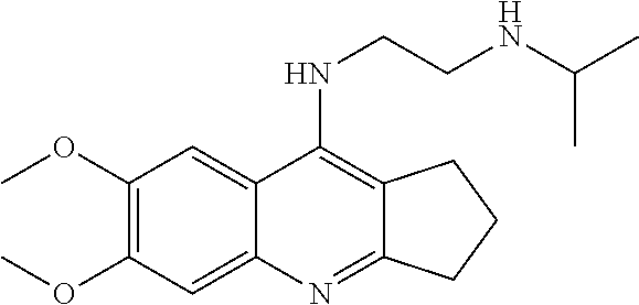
C1(OC)=C(OC)C=C2C(=C1)C(NCCNC(C)C)=C1C(=N2)CCC1
